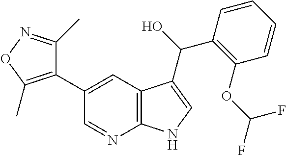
C1(C)=NOC(C)=C1C1=CC2=C(N=C1)NC=C2C(O)C1=C(OC(F)F)C=CC=C1
